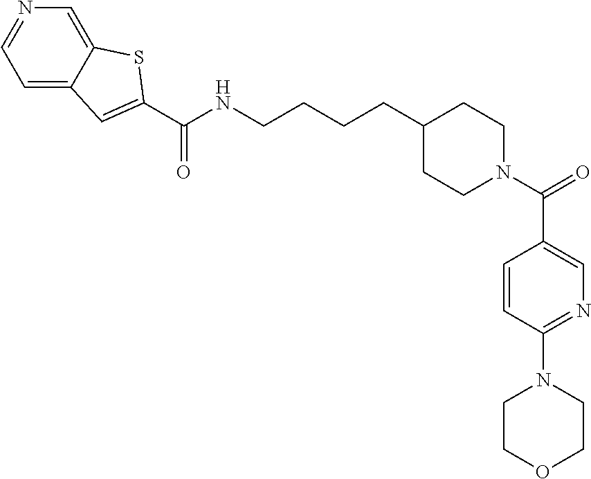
C1=C2C(=CN=C1)SC(C(NCCCCC1CCN(C(=O)C3=CN=C(N4CCOCC4)C=C3)CC1)=O)=C2
